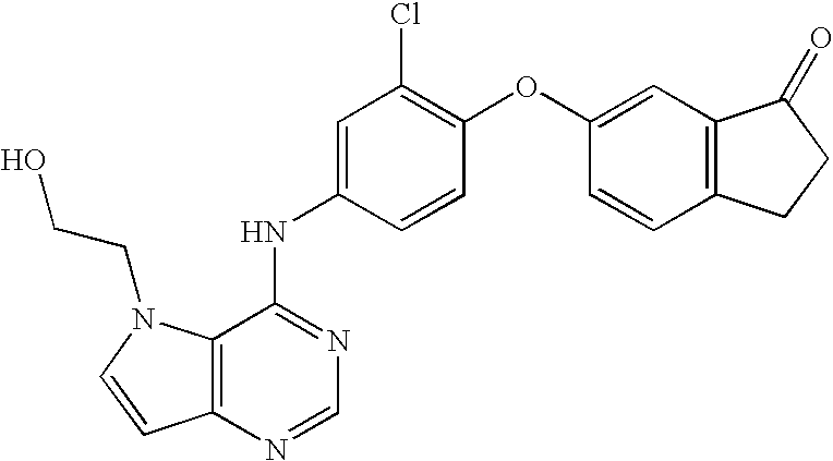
C12=C(N=CN=C1NC1=CC(Cl)=C(OC3=CC4=C(C=C3)CCC4=O)C=C1)C=CN2CCO
